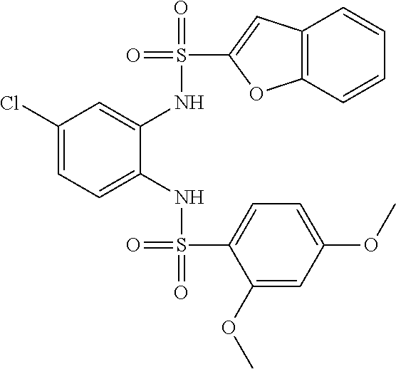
S(=O)(NC1=CC=C(Cl)C=C1NS(=O)(=O)C1=CC2=C(C=CC=C2)O1)(=O)C1=CC=C(OC)C=C1OC
